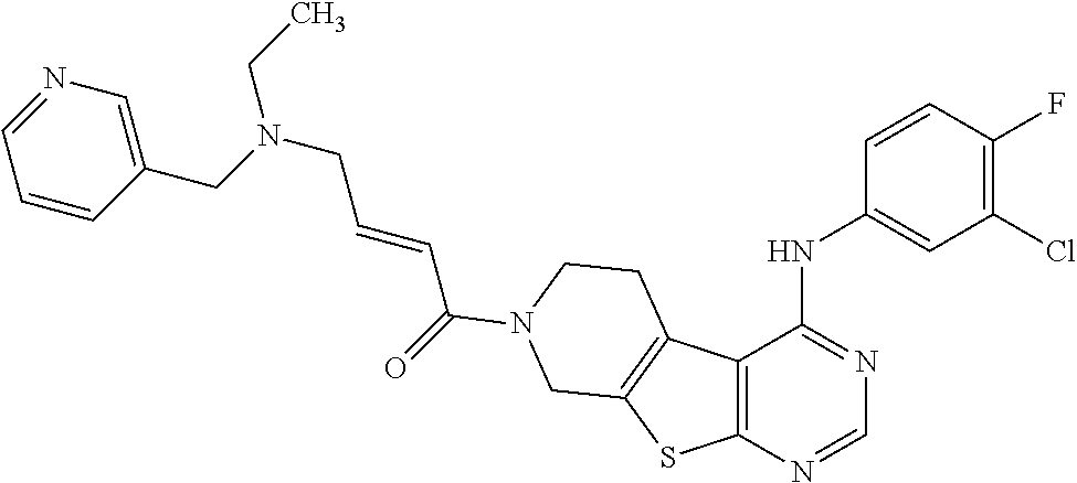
N(CC=CC(=O)N1CCC2=C(SC3=C2C(NC2=CC(Cl)=C(F)C=C2)=NC=N3)C1)(CC)CC1=CN=CC=C1
